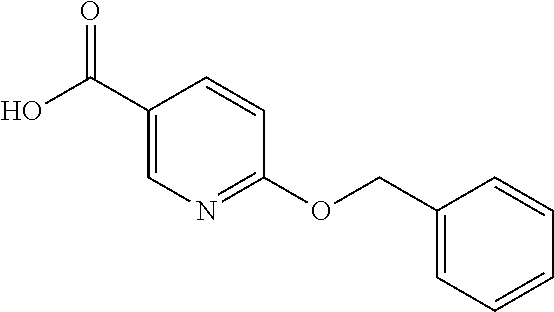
C1(C(O)=O)=CN=C(OCC2=CC=CC=C2)C=C1
